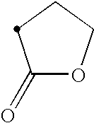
C1(=O)OCCC1
